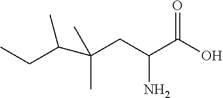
C(CC(C(O)=O)N)(C)(C)C(CC)C
